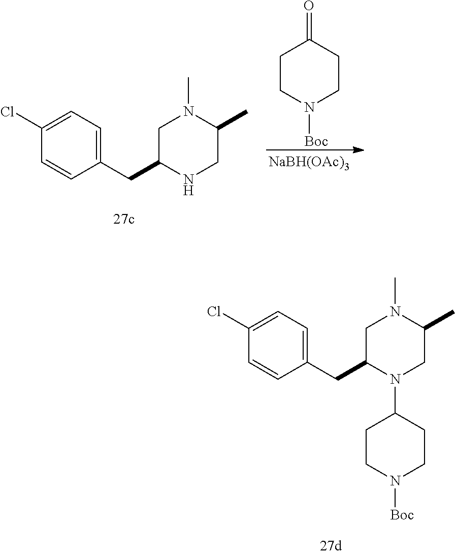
C(C1=CC=C(Cl)C=C1)C1NCC(C)N(C)C1.[NaBH(OAc)3].C1CN([Boc])CCC1=O.C(C1=CC=C(Cl)C=C1)C1N(C2CCN([Boc])CC2)CC(C)N(C)C1
